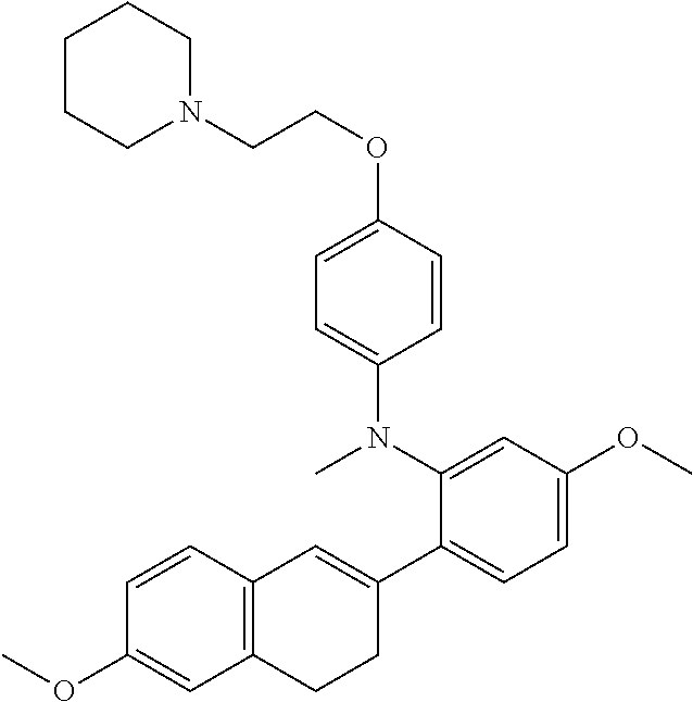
C1=CC(OCCN2CCCCC2)=CC=C1N(C1=CC(OC)=CC=C1C1=CC2=C(CC1)C=C(OC)C=C2)C
